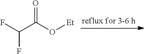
FC(C(O[Et])=O)F
